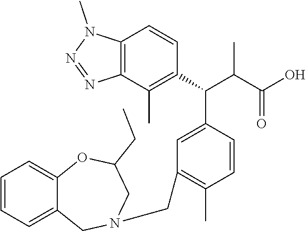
C12=C(C(C)=C(C(C(C(O)=O)C)C3=CC(CN4CC5=CC=CC=C5OC(CC)C4)=C(C)C=C3)C=C1)N=NN2C
